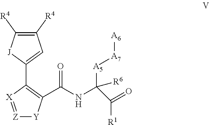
[Z]1=[X]C(C2=CC([R4])=C([R4])[J]2)=C(C(NC([A5][A7][A6])([R6])C(=O)[R1])=O)[Y]1
